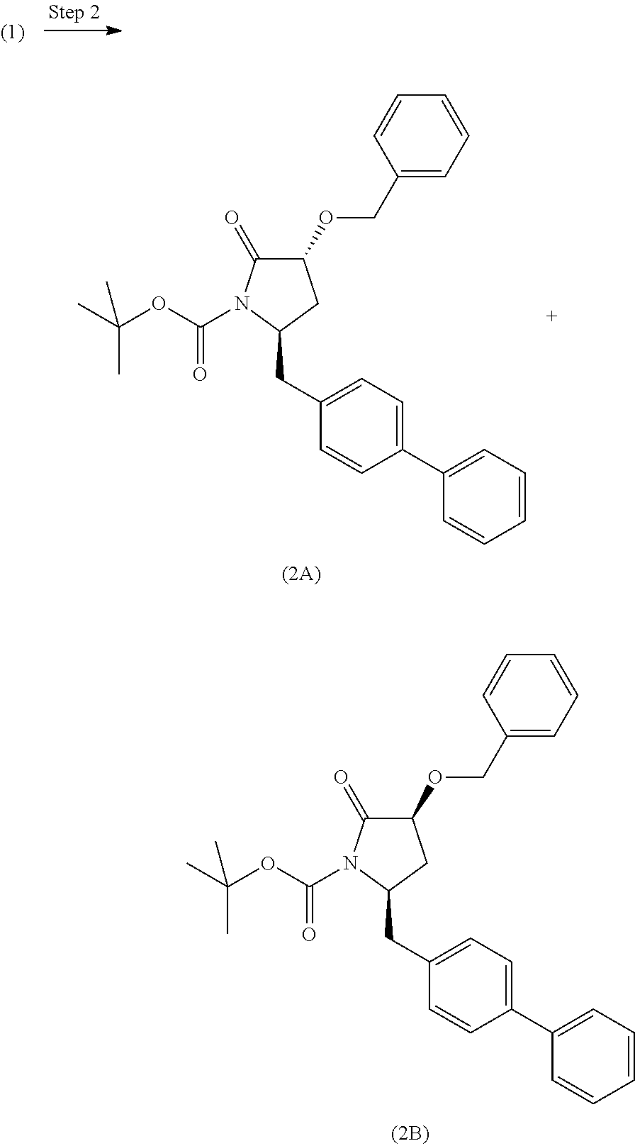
C1=CC=C(C2=CC=C(CC3CC(OCC4=CC=CC=C4)C(=O)N3C(OC(C)(C)C)=O)C=C2)C=C1.C1=CC=C(C2=CC=C(CC3CC(OCC4=CC=CC=C4)C(=O)N3C(OC(C)(C)C)=O)C=C2)C=C1
